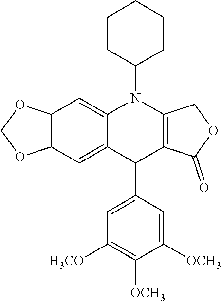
C12=C(C=C3C(=C1)N(C1CCCCC1)C1=C(C3C3=CC([H3CO])=C([OCH3])C([OCH3])=C3)C(=O)OC1)OCO2
